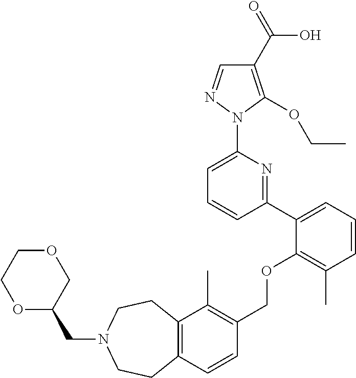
C1(C2=CC=CC(C)=C2OCC2=C(C)C3=C(C=C2)CCN(CC2COCCO2)CC3)=NC(N2N=CC(C(=O)O)=C2OCC)=CC=C1
